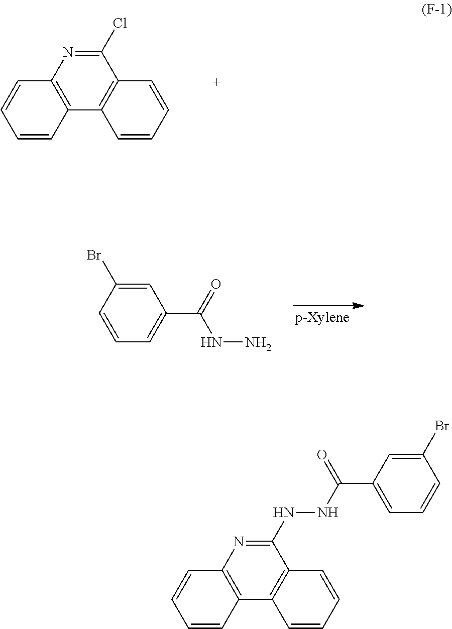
C1(Cl)=NC2=C(C3=C1C=CC=C3)C=CC=C2.C1=C(Br)C=CC=C1C(=O)NN.C1(NNC(C2=CC=CC(Br)=C2)=O)=NC2=C(C3=C1C=CC=C3)C=CC=C2
